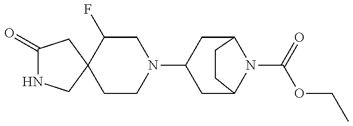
C1(=O)NCC2(C1)CCN(C1CC3N(C(=O)OCC)C(C1)CC3)CC2F
